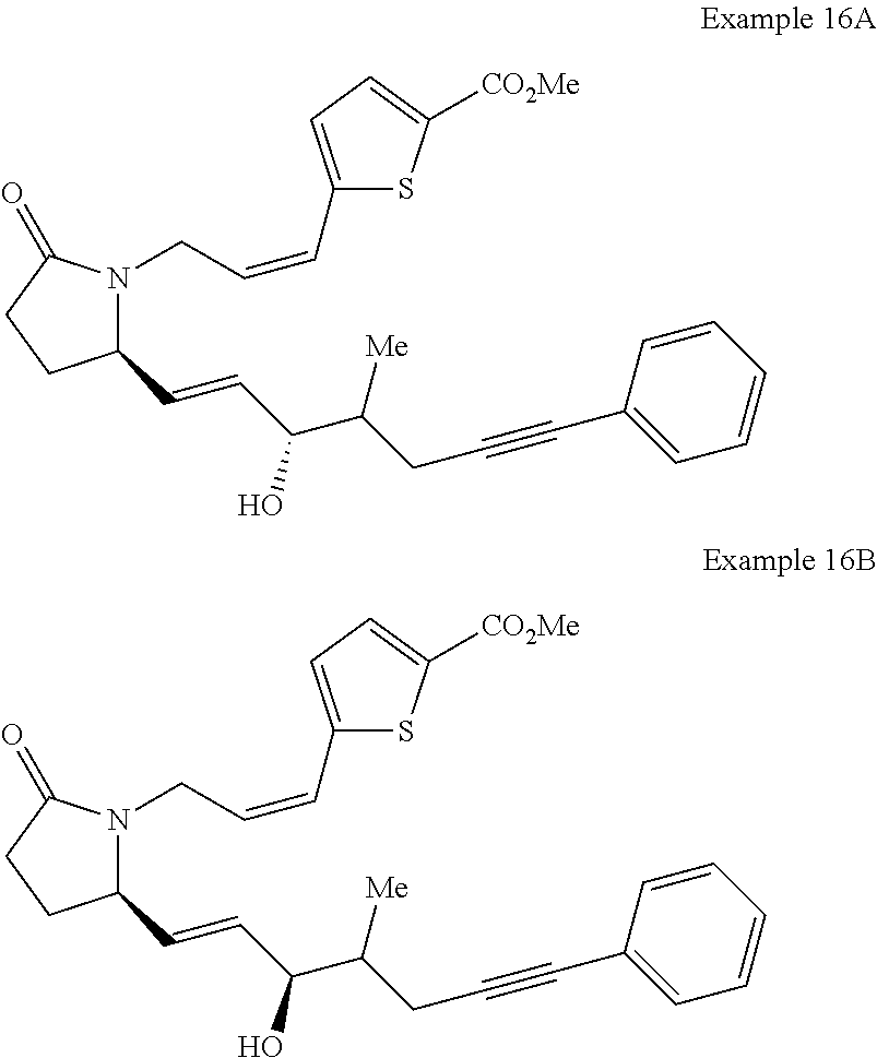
C1(C=CC(C(CC#CC2=CC=CC=C2)[Me])O)N(CC=CC2=CC=C([CO2Me])S2)C(=O)CC1.C1(C=CC(C(CC#CC2=CC=CC=C2)[Me])O)N(CC=CC2=CC=C([CO2Me])S2)C(=O)CC1
